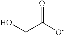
OCC([O-])=O
